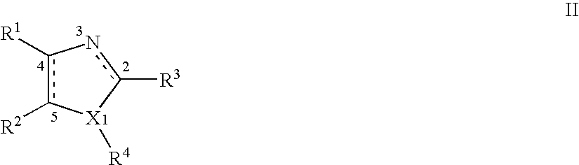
c1([R1])c([R2])[X]([R4])c([R3])n-1
